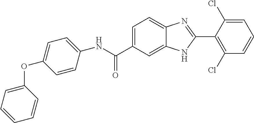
N(C(C1=CC=C2C(=C1)NC(C1=C(Cl)C=CC=C1Cl)=N2)=O)C1=CC=C(OC2=CC=CC=C2)C=C1
